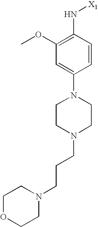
C1=C(N2CCN(CCCN3CCOCC3)CC2)C=CC(N[X1])=C1OC
